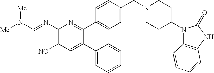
C1(N=CN([Me])[Me])=C([NC])C=C(C2=CC=CC=C2)C(C2=CC=C(CN3CCC(N4C5=C(NC4=O)C=CC=C5)CC3)C=C2)=N1
